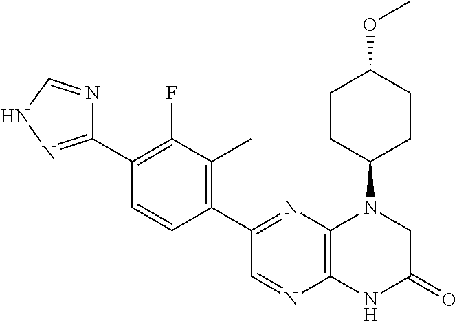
C1(C2=NC3=C(N=C2)NC(=O)CN3C2CCC(OC)CC2)=C(C)C(F)=C(C2=NNC=N2)C=C1
